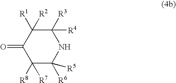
C1([R3])([R4])C([R1])([R2])C(=O)C([R8])([R7])C([R6])([R5])N1
